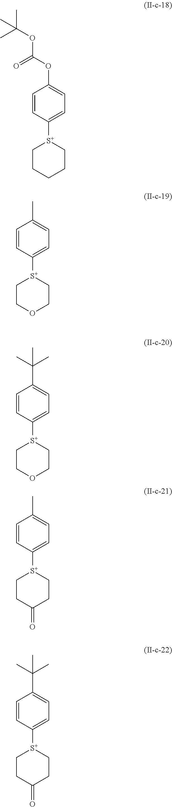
C1=CC([S+]2CCCCC2)=CC=C1OC(=O)OC(C)(C)C.C1=CC([S+]2CCOCC2)=CC=C1C.C1=CC([S+]2CCOCC2)=CC=C1C(C)(C)C.C1=CC([S+]2CCC(=O)CC2)=CC=C1C.C1=CC([S+]2CCC(=O)CC2)=CC=C1C(C)(C)C
